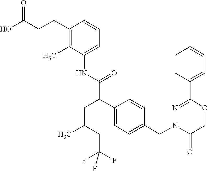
C1(NC(C(C2=CC=C(CN3C(=O)COC(C4=CC=CC=C4)=N3)C=C2)CC(C)CC(F)(F)F)=O)=CC=CC(CCC(O)=O)=C1C
